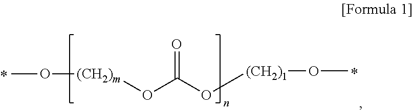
CO[(CH2)m]OC(O[(CH2)1]OC)=O
